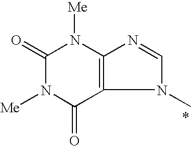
C1(=O)N([Me])C(=O)C2=C(N1[Me])N=CN2C
